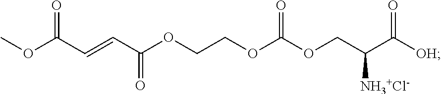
COC(C=CC(OCCOC(OCC(C([OH])=O)[NH3+Cl-])=O)=O)=O
